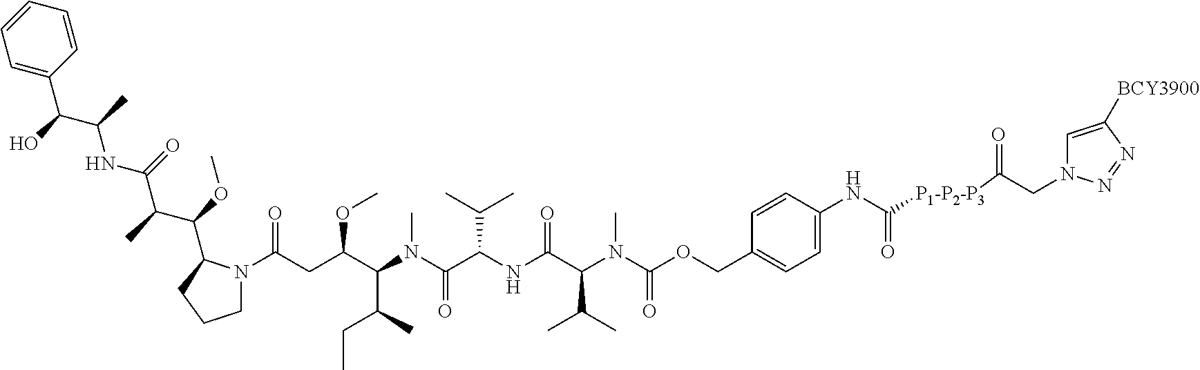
C1=C(C(C(NC(=O)C(C(OC)C2N(C(=O)CC(OC)C(C(C)CC)N(C)C(=O)C(C(C)C)NC(=O)C(C(C)C)N(C)C(=O)OCC3=CC=C(NC(=O)[P1-P2-P3]C(=O)CN4C=C([BCY3900])N=N4)C=C3)CCC2)C)C)O)C=CC=C1
